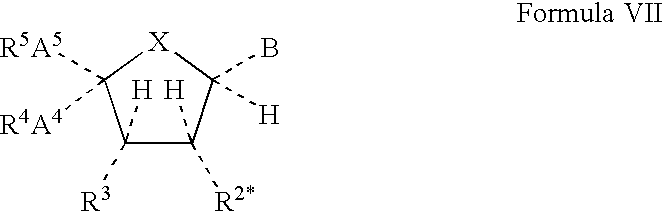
C1([H])([R3])C([R2*])([H])C(B)([H])[X]C1([R5A5])[R4A4]
